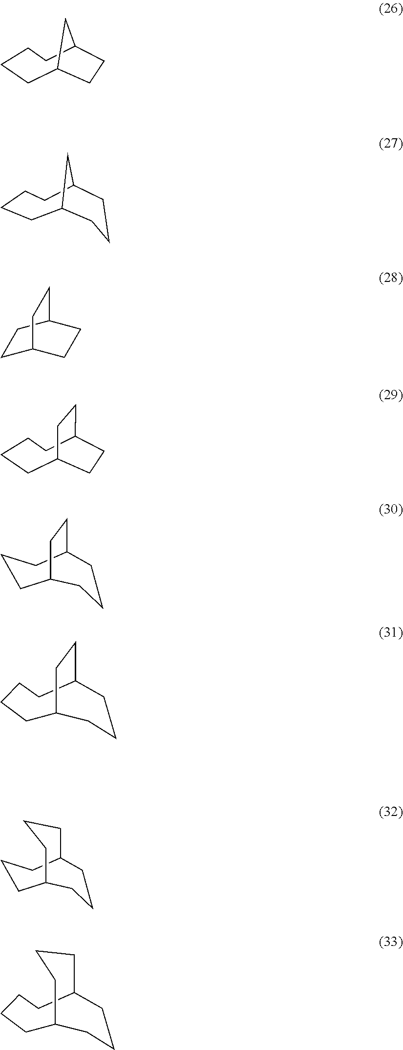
C12CCCCC(C1)CC2.C12CCCCC(C1)CCC2.C12CCCCC(CC1)CC2.C1C2CCC(CC1)CCC2.C1C2CCC(CCC1)CCC2.C1C2CCCC(CC1)CCC2.C1C2CCCC(CCC1)CCC2.C1C2CCC(C1)CC2
